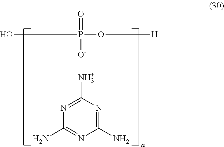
O=P([O-])(O[H])O.N1=C(N)N=C(N)N=C1N
